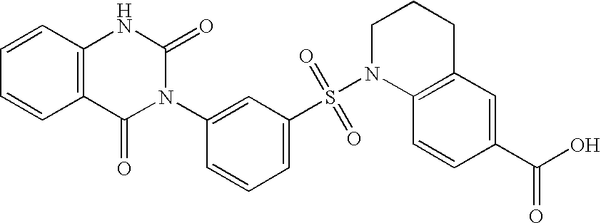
C1=CC2=C(C=C1)C(=O)N(C1=CC(S(N3C4=C(C=C(C(O)=O)C=C4)CCC3)(=O)=O)=CC=C1)C(=O)N2
